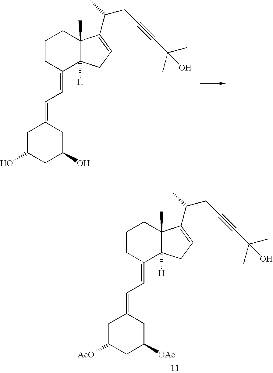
C1C(O)CC(O)CC1=CC=C1C2([H])C(C)(CCC1)C(C(CC#CC(C)(O)C)C)=CC2.C1C([AcO])CC([OAc])CC1=CC=C1C2([H])C(C)(CCC1)C(C(CC#CC(C)(O)C)C)=CC2
